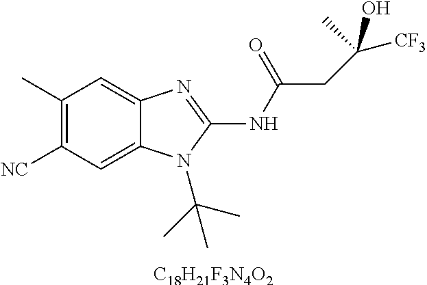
[C18H21F3N4O2].C1(C)=C([NC])C=C2C(=C1)N=C(NC(=O)CC([CF3])(O)C)N2C(C)(C)C
